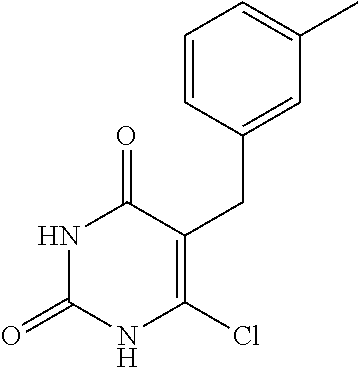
C1=CC(CC2=C(Cl)NC(=O)NC2=O)=CC(C)=C1
